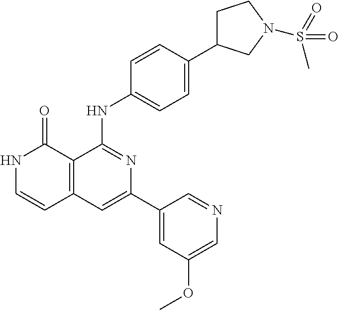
C1=CC(NC2=NC(C3=CC(OC)=CN=C3)=CC3=C2C(=O)NC=C3)=CC=C1C1CCN(S(=O)(C)=O)C1
